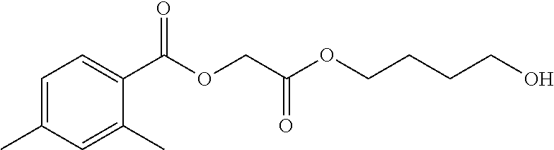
C1=C(C)C=C(C)C(C(OCC(OCCCCO)=O)=O)=C1
